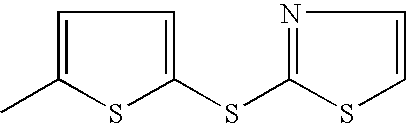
C1=C(C)SC(SC2=NC=CS2)=C1
